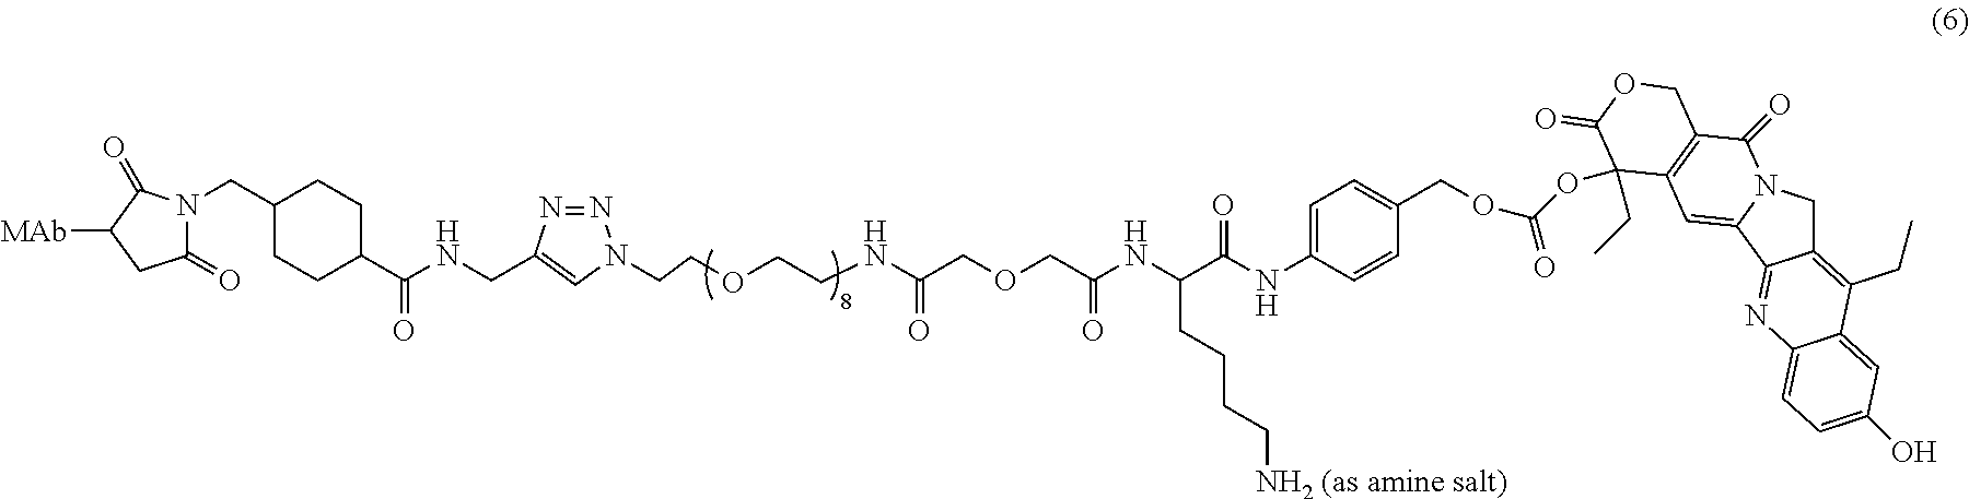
C(OC1(CC)C2=C(C(=O)N3CC4=C(CC)C5=CC(O)=CC=C5N=C4C3=C2)COC1=O)(=O)OCC1=CC=C(NC(C(NC(COCC(NCCOCCN2N=NC(CNC(C3CCC(CN4C(=O)CC([MAb])C4=O)CC3)=O)=C2)=O)=O)CCCC[NH2 (as amine salt)])=O)C=C1
